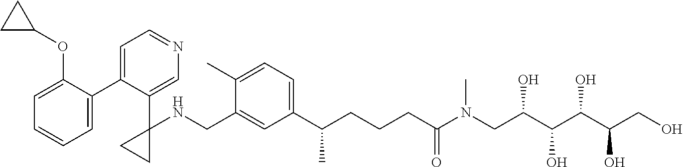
C1(C2=CC=NC=C2C2(NCC3=CC(C(CCCC(N(CC(C(C(C(CO)O)O)O)O)C)=O)C)=CC=C3C)CC2)=CC=CC=C1OC1CC1
